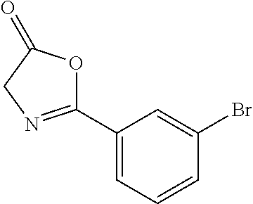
C1(C2=NCC(=O)O2)=CC=CC(Br)=C1
